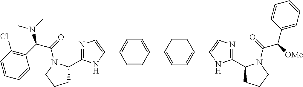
C1=CC(C2=CN=C(C3CCCN3C(=O)C(C3=C(Cl)C=CC=C3)N(C)C)N2)=CC=C1C1=CC=C(C2=CN=C(C3CCCN3C(=O)C(C3=CC=CC=C3)[OMe])N2)C=C1
